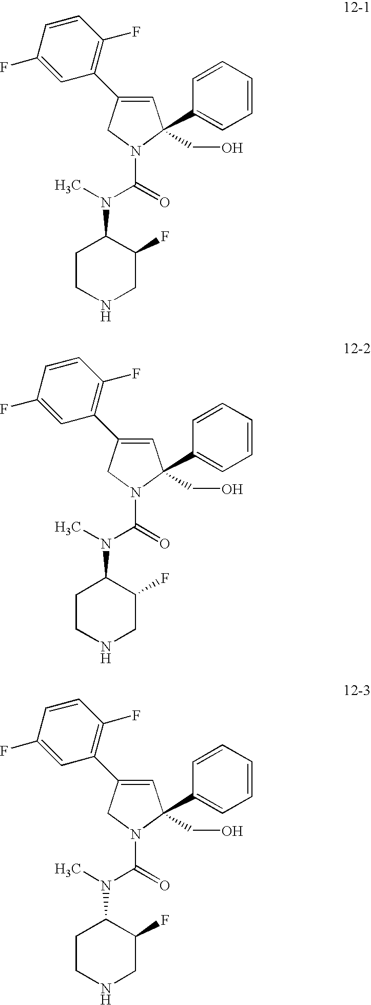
C1=C(C2=C(F)C=CC(F)=C2)CN(C(=O)N(C)C2CCNCC2F)C1(C1=CC=CC=C1)CO.C1=C(C2=C(F)C=CC(F)=C2)CN(C(=O)N(C)C2CCNCC2F)C1(C1=CC=CC=C1)CO.C1=C(C2=C(F)C=CC(F)=C2)CN(C(=O)N(C)C2CCNCC2F)C1(C1=CC=CC=C1)CO
